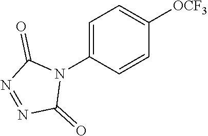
C1=C(N2C(=O)N=NC2=O)C=CC([OCF3])=C1
